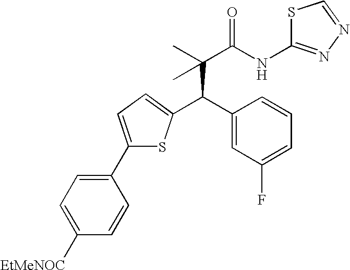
C(C(C)(C(NC1=NN=CS1)=O)C)(C1=CC(F)=CC=C1)C1=CC=C(C2=CC=C([EtMeNOC])C=C2)S1
